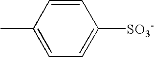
C1=CC(C)=CC=C1[SO3-]
